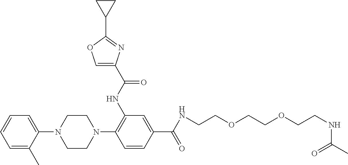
C1(N2CCN(C3=C(NC(C4=COC(C5CC5)=N4)=O)C=C(C(NCCOCCOCCNC(C)=O)=O)C=C3)CC2)=CC=CC=C1C
